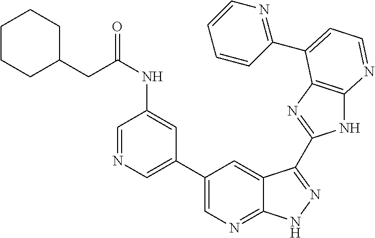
C1(C2=CN=C3C(=C2)C(C2=NC4=C(N2)N=CC=C4C2=NC=CC=C2)=NN3)=CN=CC(NC(CC2CCCCC2)=O)=C1
